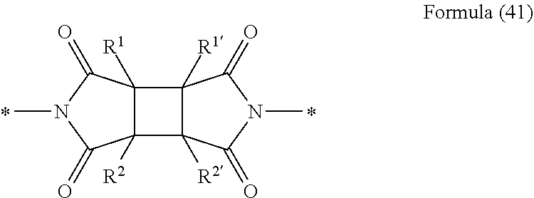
C12([R2])C([R1])(C(=O)N(C)C1=O)C1([R1])C2([R2])C(=O)N(C)C1=O
